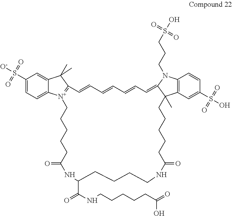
C1(S([O-])(=O)=O)=CC=C2C(=C1)C(C)(C)C1=[N+]2CCCCCC(=O)NC(C(=O)NCCCCCC(=O)O)CCCCNC(=O)CCCCCC2(C)C3=C(C=CC(S(O)(=O)=O)=C3)N(CCCS(O)(=O)=O)C2=CC=CC=CC=C1
